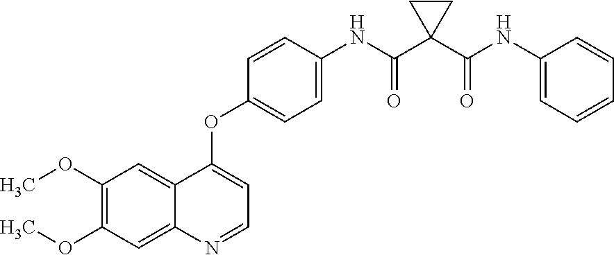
C1(OC)=C(OC)C=C2C(=C1)C(OC1=CC=C(NC(C3(C(NC4=CC=CC=C4)=O)CC3)=O)C=C1)=CC=N2
